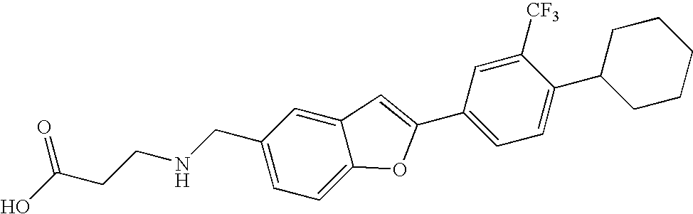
OC(CCNCC1=CC=C2C(=C1)C=C(C1=CC=C(C3CCCCC3)C([CF3])=C1)O2)=O
